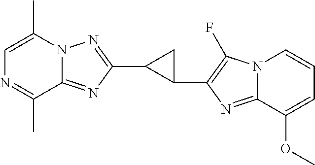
C1=C(C)N2C(=NC(C3C(C4=C(F)N5C(=N4)C(OC)=CC=C5)C3)=N2)C(C)=N1
